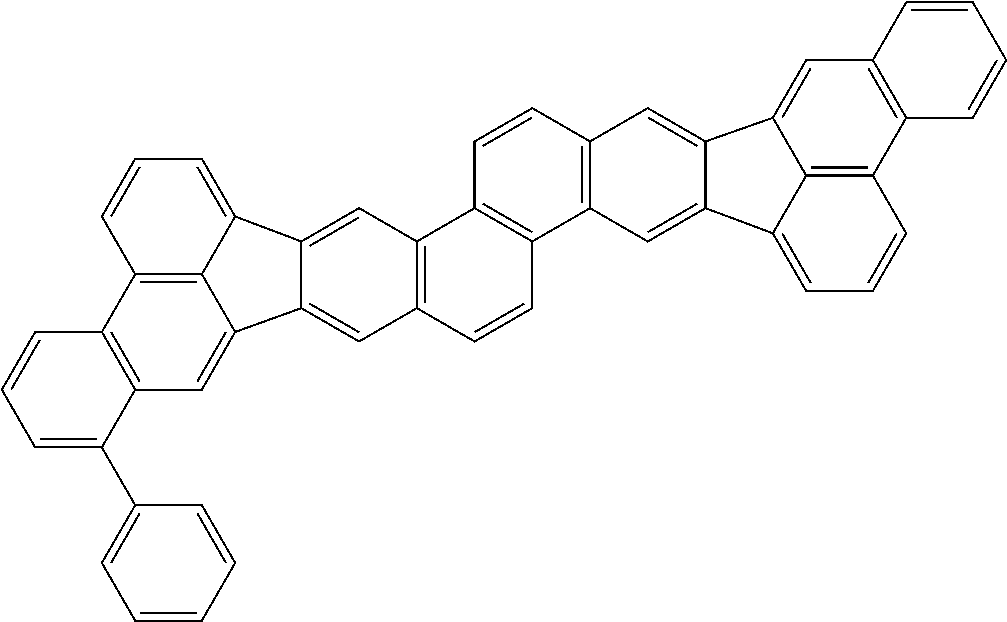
C12=C(C=C3C4=C1C=CC=C4C1=CC4=C(C=CC5=C4C=CC4=C5C=C5C(=C4)C4=CC6=C(C7=C4C5=CC=C7)C=CC=C6)C=C31)C(C1=CC=CC=C1)=CC=C2
